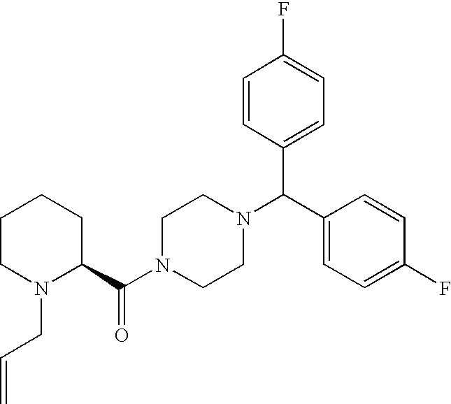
C1CN(CC=C)C(C(N2CCN(C(C3=CC=C(F)C=C3)C3=CC=C(F)C=C3)CC2)=O)CC1
